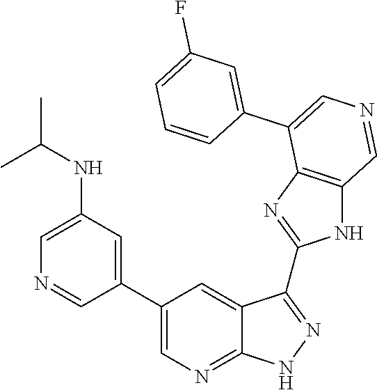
C1=C(NC(C)C)C=C(C2=CN=C3C(=C2)C(C2=NC4=C(N2)C=NC=C4C2=CC(F)=CC=C2)=NN3)C=N1
